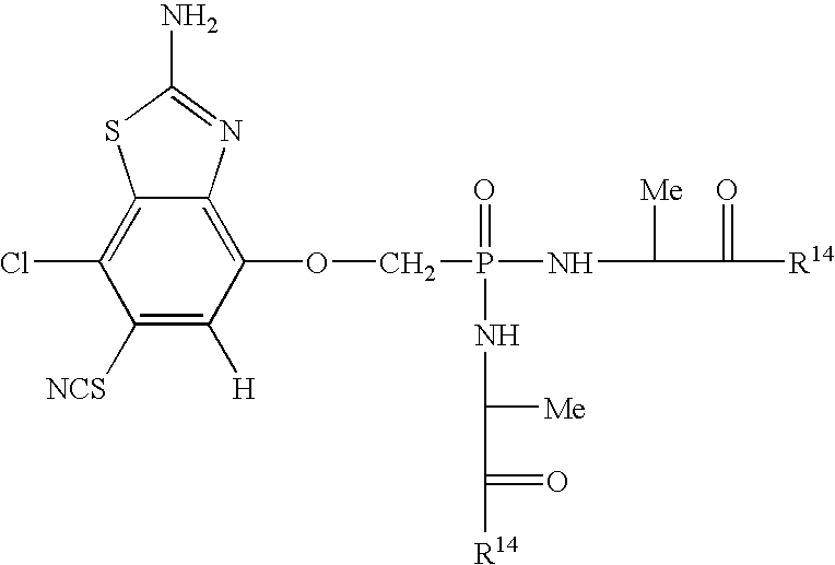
C1([NCS])=C([H])C(OCP(=O)(NC([Me])C(=O)[R14])NC([Me])C(=O)[R14])=C2C(=C1Cl)SC(N)=N2
